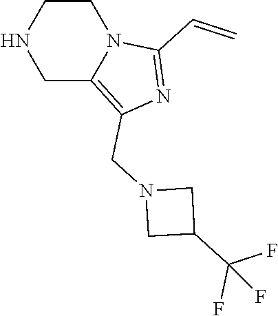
N12C(C=C)=NC(CN3CC(C(F)(F)F)C3)=C1CNCC2
